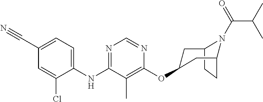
C12CCC(CC(OC3=C(C)C(NC4=CC=C(C#N)C=C4Cl)=NC=N3)C1)N2C(C(C)C)=O
